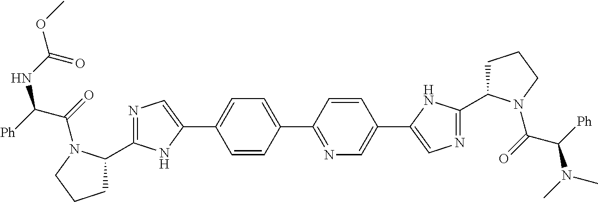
C1=CC(C2=NC=C(C3=CN=C(C4CCCN4C(C(N(C)C)[Ph])=O)N3)C=C2)=CC=C1C1=CN=C(C2CCCN2C(C([Ph])NC(OC)=O)=O)N1
